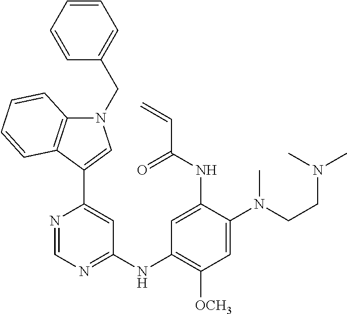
C1=NC(C2=CN(CC3=CC=CC=C3)C3=C2C=CC=C3)=CC(NC2=C([OCH3])C=C(N(CCN(C)C)C)C(NC(C=C)=O)=C2)=N1
